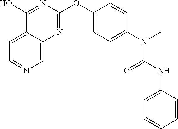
C12=CC=NC=C1N=C(OC1=CC=C(N(C)C(NC3=CC=CC=C3)=O)C=C1)N=C2O
